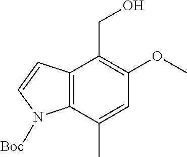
C1(OC)=C(CO)C2=C(C(C)=C1)N([Boc])C=C2
